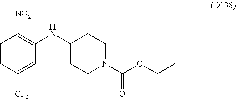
C1=CC([CF3])=CC(NC2CCN(C(OCC)=O)CC2)=C1[NO2]
